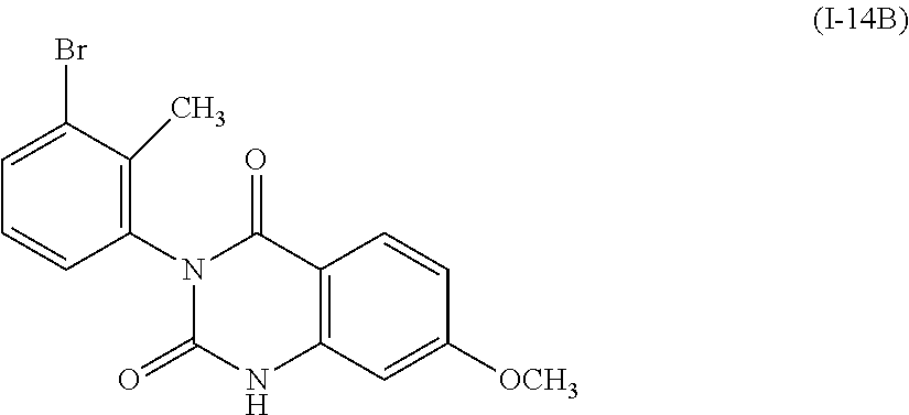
C12=C(NC(=O)N(C3=C(C)C(Br)=CC=C3)C1=O)C=C([OCH3])C=C2
